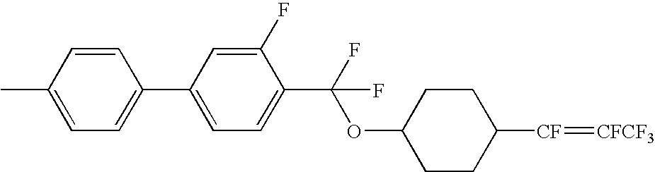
C1(C(OC2CCC([CF]=[CFCF3])CC2)(F)F)=CC=C(C2=CC=C(C)C=C2)C=C1F
